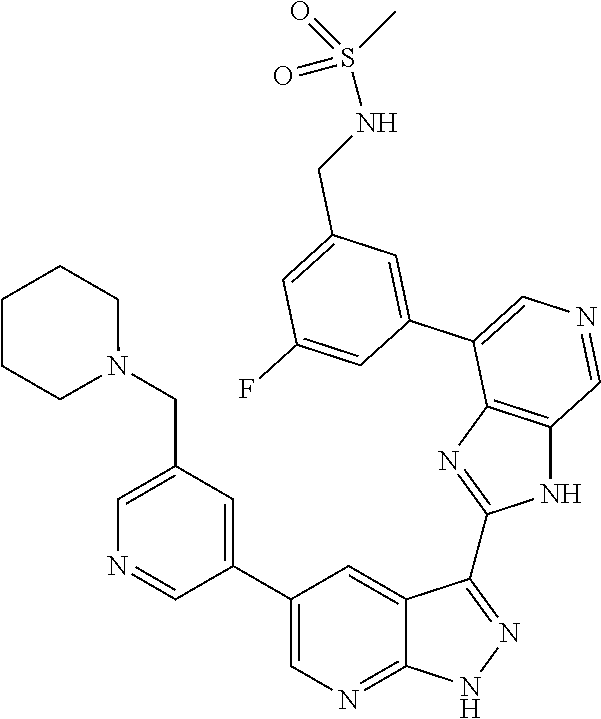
C1=C(CN2CCCCC2)C=C(C2=CN=C3C(=C2)C(C2=NC4=C(N2)C=NC=C4C2=CC(CNS(=O)(C)=O)=CC(F)=C2)=NN3)C=N1
